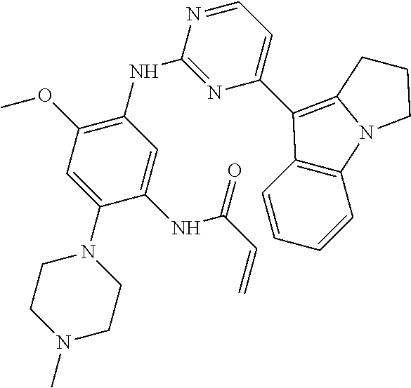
C1(C2=C3N(C4=C2C=CC=C4)CCC3)=CC=NC(NC2=C(OC)C=C(N3CCN(C)CC3)C(NC(C=C)=O)=C2)=N1
